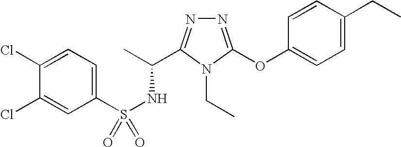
N1=C(OC2=CC=C(CC)C=C2)N(CC)C(C(C)NS(=O)(C2=CC=C(Cl)C(Cl)=C2)=O)=N1
